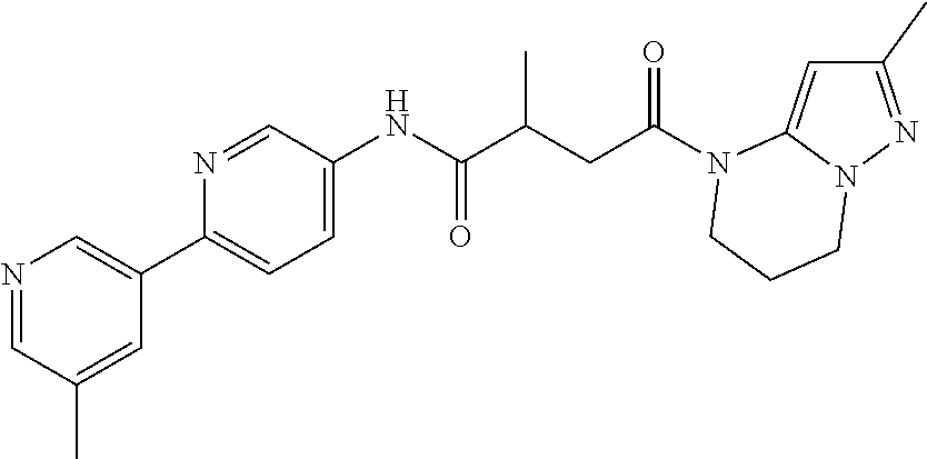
C1(C)=NN2C(=C1)N(C(CC(C(NC1=CC=C(C3=CN=CC(C)=C3)N=C1)=O)C)=O)CCC2
